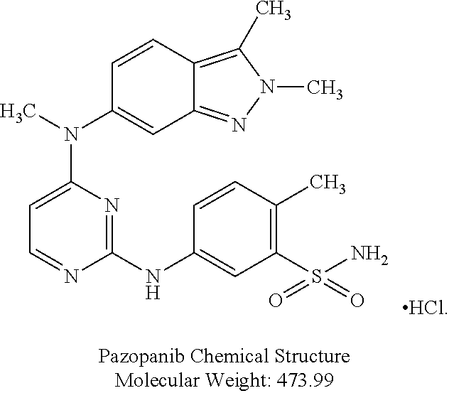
C1=NC(NC2=CC(S(N)(=O)=O)=C(C)C=C2)=NC(N(C2=CC3=NN(C)C(C)=C3C=C2)C)=C1.[HCl]
